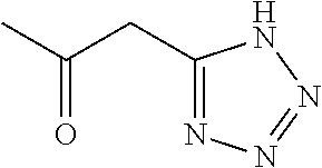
C1(CC(C)=O)=NN=NN1
